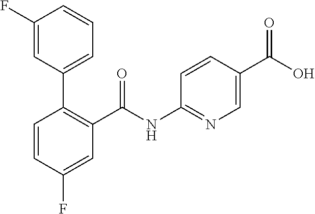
C1=CC(F)=CC(C(NC2=NC=C(C(O)=O)C=C2)=O)=C1C1=CC=CC(F)=C1
